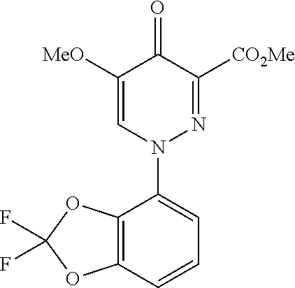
C1([MeO])=CN(C2=CC=CC3=C2OC(F)(F)O3)N=C([CO2Me])C1=O
